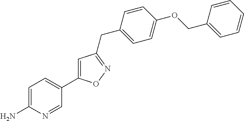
NC1=CC=C(C2=CC(CC3=CC=C(OCC4=CC=CC=C4)C=C3)=NO2)C=N1
